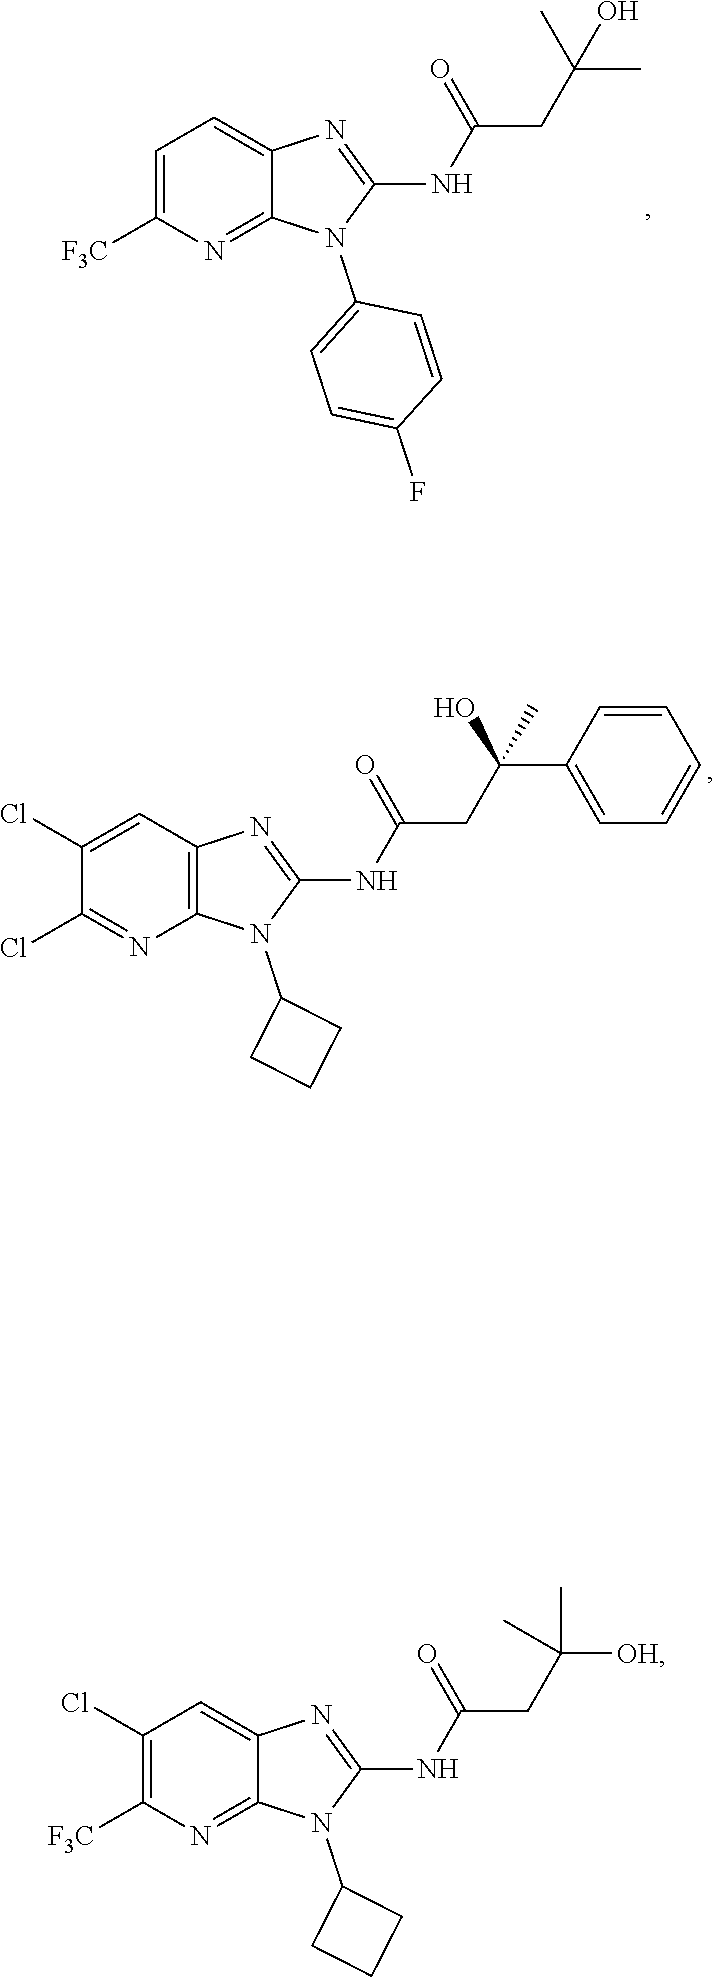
N(C1=NC2=CC(Cl)=C([F3C])N=C2N1C1CCC1)C(CC([OH])(C)C)=O.N(C1=NC2=CC=C([F3C])N=C2N1C1=CC=C(F)C=C1)C(CC(C)(C)O)=O.N(C1=NC2=C(N1C1CCC1)N=C(Cl)C(Cl)=C2)C(CC(C1=CC=CC=C1)(O)C)=O
